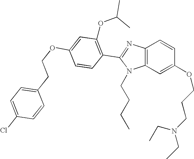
C1(CCOC2=CC(OC(C)C)=C(C3=NC4=C(N3CCCC)C=C(OCCCN(CC)CC)C=C4)C=C2)=CC=C(Cl)C=C1
